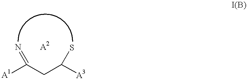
[A1]C(CC([A3])S)=N
